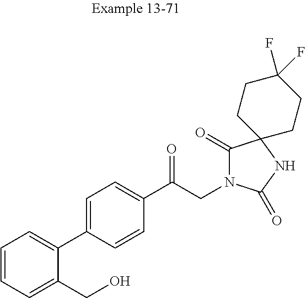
C1=CC=C(CO)C(C2=CC=C(C(CN3C(=O)C4(NC3=O)CCC(F)(F)CC4)=O)C=C2)=C1
